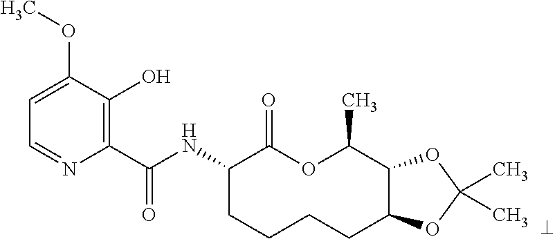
C1(C(NC2CCCCC3C(C(C)OC2=O)OC(C)(C)O3)=O)=C(O)C(OC)=CC=N1
